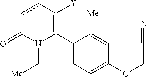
C1(C2=C([Y])ccC(=O)N2C[Me])=CC=C(OCC#N)C=C1[Me]
